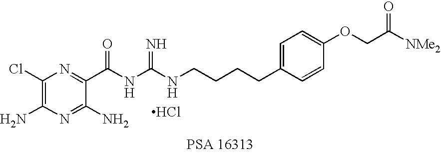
C1(Cl)=C(N)N=C(N)C(C(NC(NCCCCC2=CC=C(OCC(=O)[NMe2])C=C2)=N)=O)=N1.Cl
